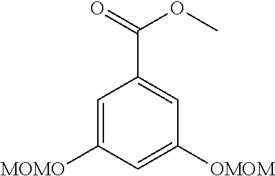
C1=C([MOMO])C=C([OMOM])C=C1C(=O)OC
